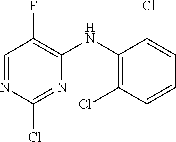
C1=NC(Cl)=NC(NC2=C(Cl)C=CC=C2Cl)=C1F
